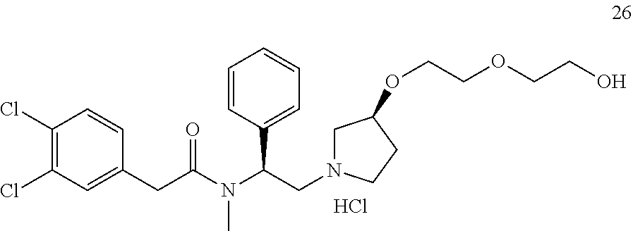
C1(Cl)=C(Cl)C=C(CC(N(C(CN2CC(OCCOCCO)CC2)C2=CC=CC=C2)C)=O)C=C1.Cl
